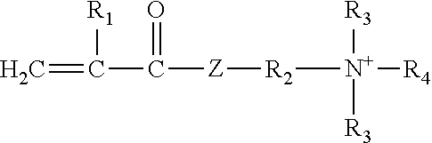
C=C([R1])C(=O)[Z][R2][N+]([R4])([R3])[R3]
